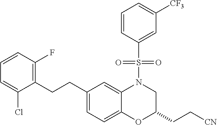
C1(CCC2=C(F)C=CC=C2Cl)=CC=C2C(=C1)N(S(C1=CC([CF3])=CC=C1)(=O)=O)CC(CC[CN])O2
